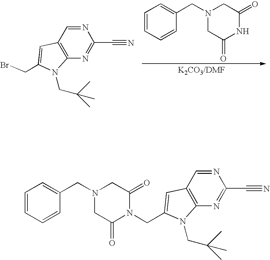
C12=C(N=C(C#N)N=C1)N(CC(C)(C)C)C(CBr)=C2.N1(CC2=CC=CC=C2)CC(=O)NC(=O)C1.N1(CC2=CC=CC=C2)CC(=O)N(CC2=CC3=C(N=C(C#N)N=C3)N2CC(C)(C)C)C(=O)C1
